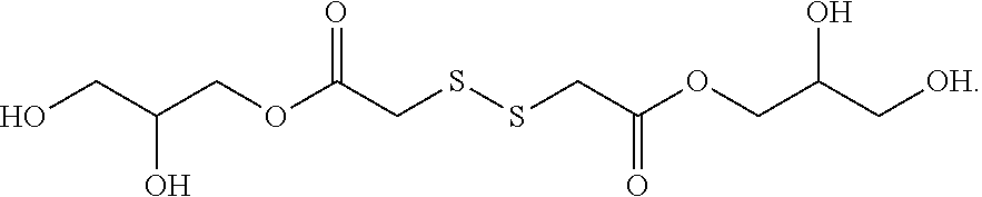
OCC(COC(CSSCC(OCC(C[OH])O)=O)=O)O
